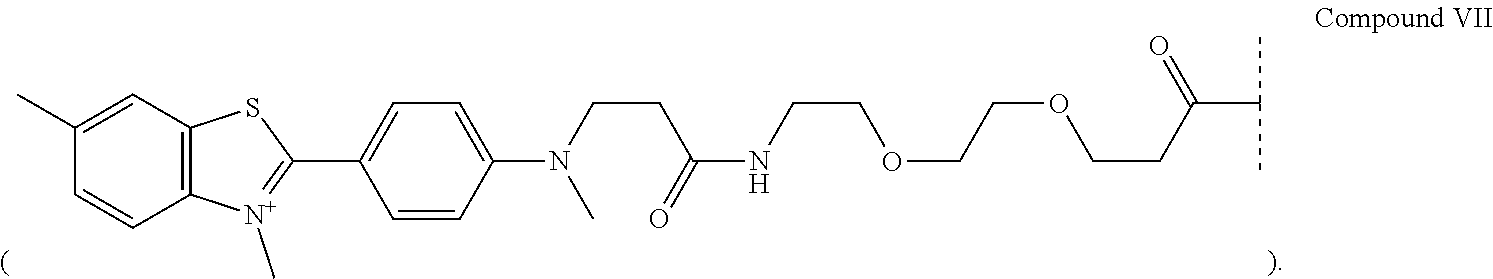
C1(C)=CC2=C(C=C1)[N+](C)=C(C1=CC=C(N(C)CCC(=O)NCCOCCOCCC(C(C)C)=O)C=C1)S2
